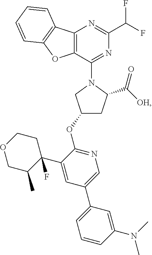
C12=C(N=C(C(F)F)N=C1N1CC(OC3=NC=C(C4=CC=CC(N(C)C)=C4)C=C3C3(F)CCOCC3C)CC1C(=O)[OH])C1=C(O2)C=CC=C1
